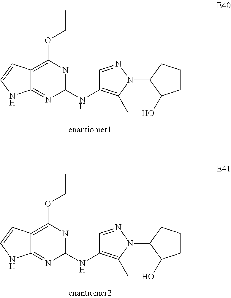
C12=C(OCC)N=C(NC3=C(C)N(C4C(O)CCC4)N=C3)N=C1NC=C2.C12=C(OCC)N=C(NC3=C(C)N(C4C(O)CCC4)N=C3)N=C1NC=C2
